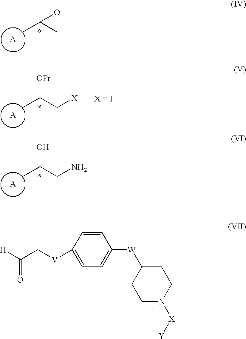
[H]C(C[V]C1=CC=C([W]C2CCN([X][Y])CC2)C=C1)=O.[A].CC1CO1.[A].CC(C[X])[OPr].[A].CC(CN)O
